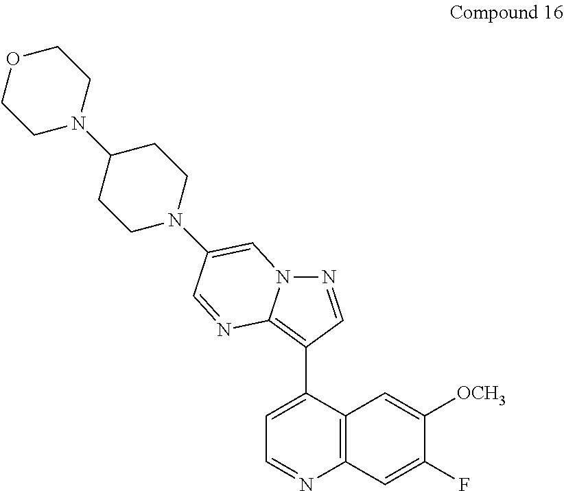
N1=CC(C2=CC=NC3=C2C=C([OCH3])C(F)=C3)=C2N1C=C(N1CCC(N3CCOCC3)CC1)C=N2
